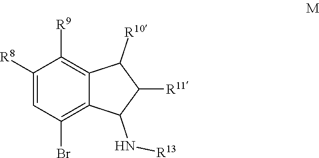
C1([R8])=CC(Br)=C2C(=C1[R9])C([R10])C([R11])C2N[R13]
